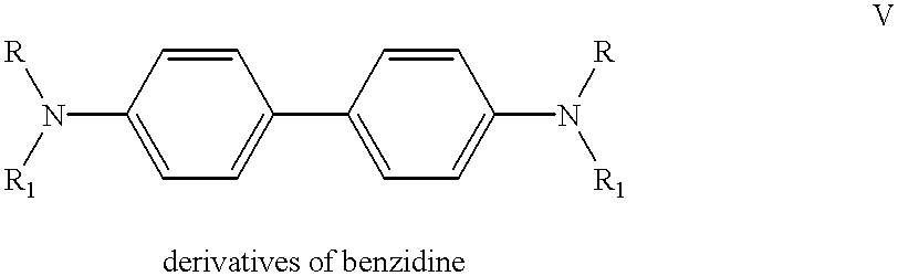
C1=C(N([R1])[R])C=CC(C2=CC=C(N([R1])[R])C=C2)=C1
